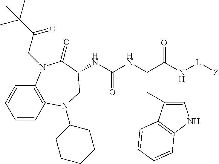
C1=CC2=C(C=C1)N(CC(C(C)(C)C)=O)C(=O)C(NC(NC(C(N[L][Z])=O)CC1=CNC3=C1C=CC=C3)=O)CN2C1CCCCC1
